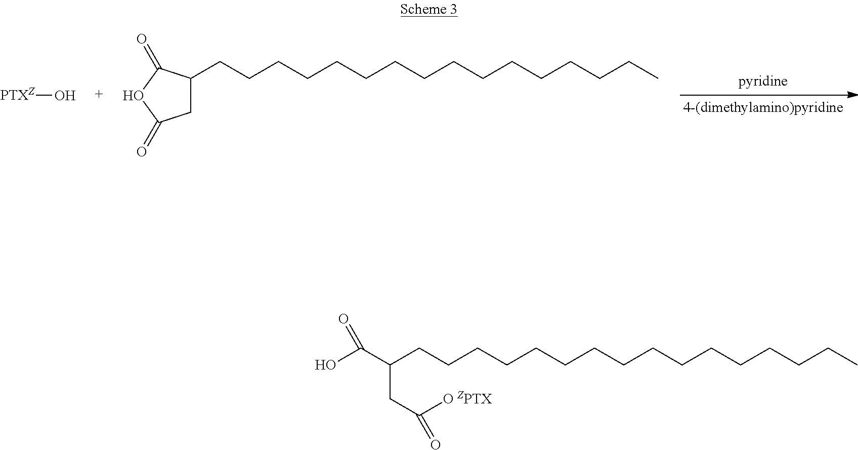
[PTXZ]O.C1C(CCCCCCCCCCCCCCCC)C(=O)OC1=O.C(CCCCCCCCCCCCCCCC)(C(O)=O)CC([O ZPTX])=O
